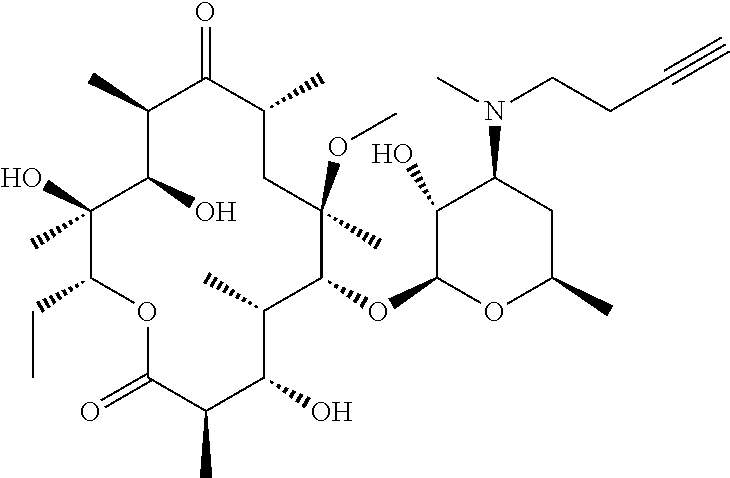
C1(O)C(O)(C)C(CC)OC(=O)C(C)C(O)C(C)C(OC2OC(C)CC(N(C)CCC#C)C2O)C(C)(OC)CC(C)C(=O)C1C
